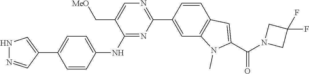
C1(C2=CNN=C2)=CC=C(NC2=NC(C3=CC4=C(C=C3)C=C(C(N3CC(F)(F)C3)=O)N4C)=NC=C2C[MeO])C=C1
